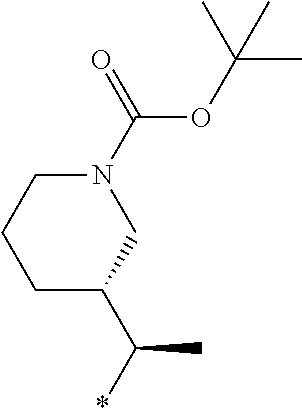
C1CC(C(C)*)CN(C(OC(C)(C)C)=O)C1
